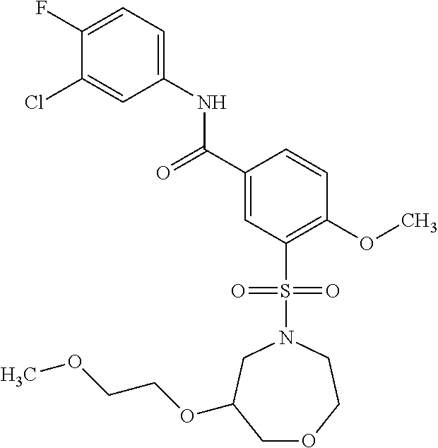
C1(F)=CC=C(NC(C2=CC(S(N3CC(OCCOC)COCC3)(=O)=O)=C(OC)C=C2)=O)C=C1Cl
